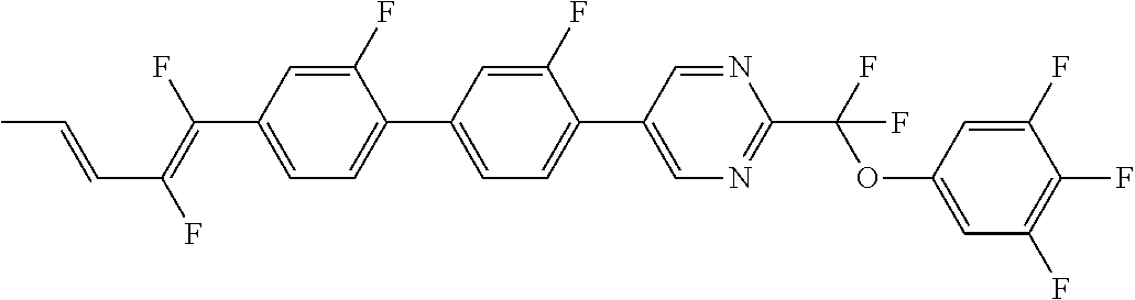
C1=C(F)C(C2=CC=C(C3=CN=C(C(OC4=CC(F)=C(F)C(F)=C4)(F)F)N=C3)C(F)=C2)=CC=C1C(=C(F)C=CC)F
